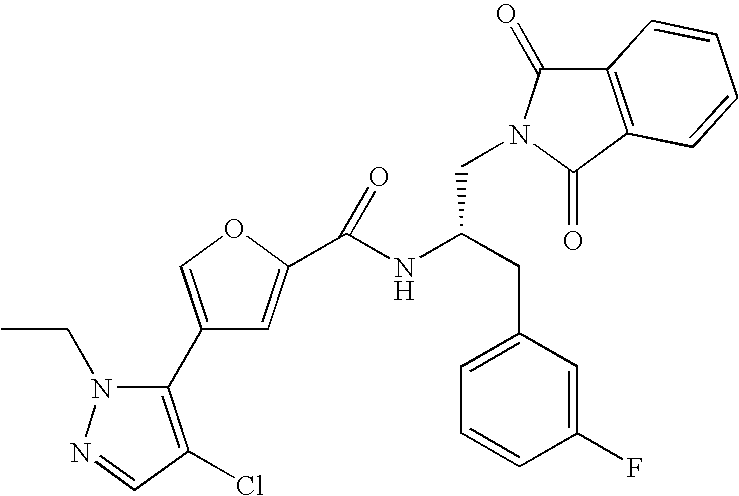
C1(C2=C(Cl)C=NN2CC)=COC(C(NC(CN2C(=O)C3=C(C2=O)C=CC=C3)CC2=CC=CC(F)=C2)=O)=C1
